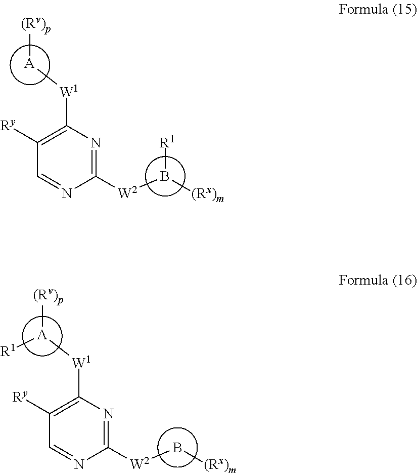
C1([W2]B([(Rx)m])[R1])=NC([W1][A][(Rv)p])=C([Ry])C=N1.C1([W2]B[(Rx)m])=NC([W1][A]([(Rv)p])[R1])=C([Ry])C=N1
